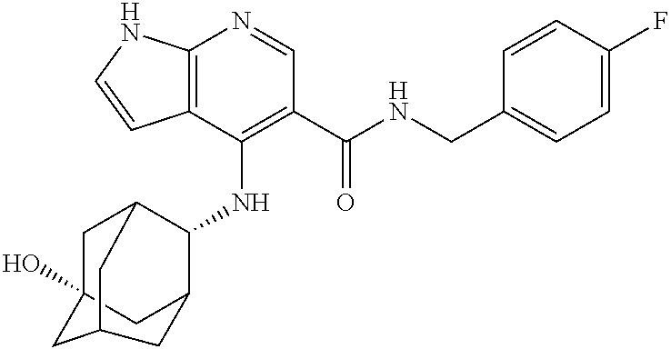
C12=C(C(NC3C4CC5(O)CC3CC(C5)C4)=C(C(NCC3=CC=C(F)C=C3)=O)C=N1)C=CN2
